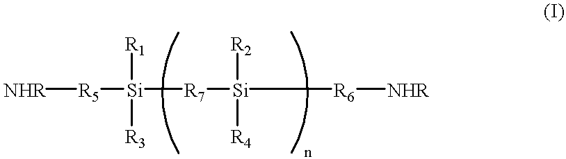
[NHR][R5][Si]([R7][Si]([R6][NHR])([R2])[R4])([R1])[R3]
